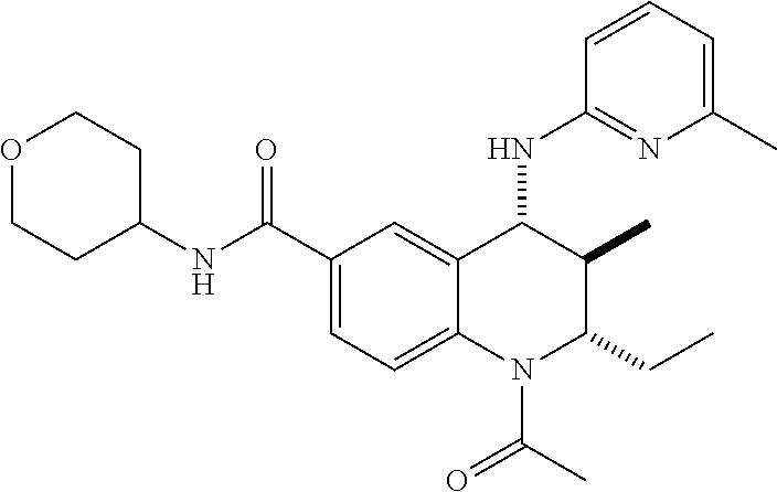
C1(C(NC2CCOCC2)=O)=CC=C2C(=C1)C(NC1=NC(C)=CC=C1)C(C)C(CC)N2C(C)=O
